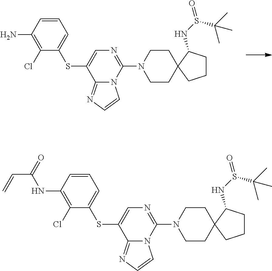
C1=CC(N)=C(Cl)C(SC2=CN=C(N3CCC4(CC3)CCCC4NS(=O)C(C)(C)C)N3C2=NC=C3)=C1.C1=CC(NC(=O)C=C)=C(Cl)C(SC2=CN=C(N3CCC4(CC3)CCCC4NS(=O)C(C)(C)C)N3C2=NC=C3)=C1
